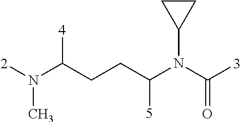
[2]N(C(CCC(N(C([3])=O)C1CC1)[5])[4])C
